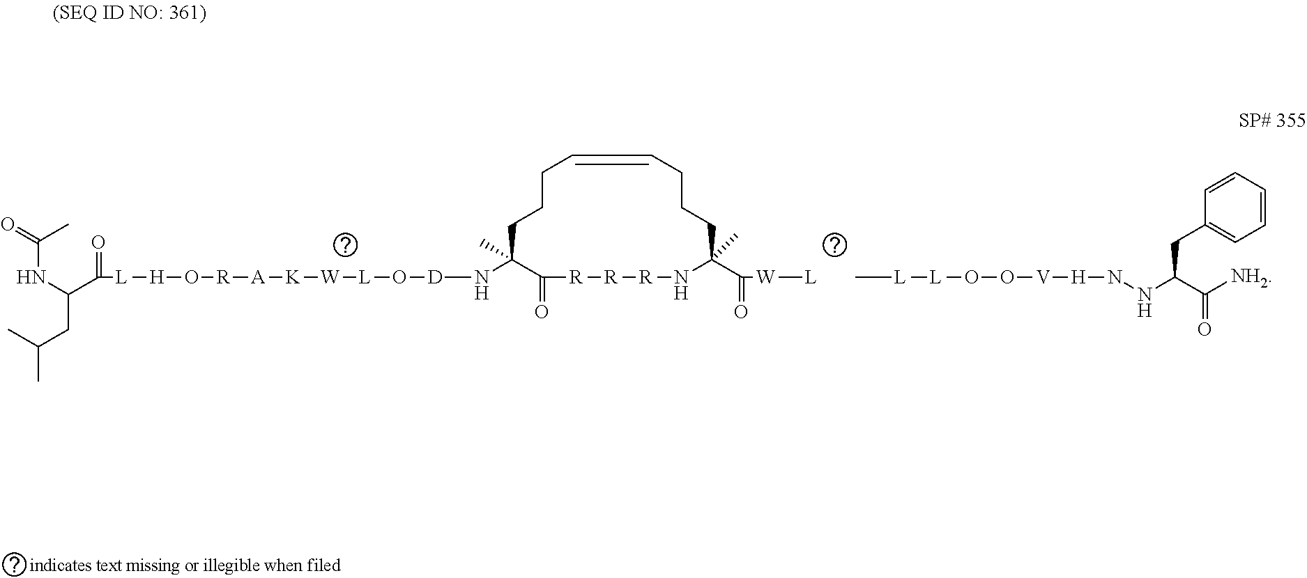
N(C1(C)C(=O)[R][R][R]NC(C(=O)[W][L])(C)CCCC=CCCC1)[D]O[L][W][K][A][R]O[H][L]C(C(CC(C)C)NC(C)=O)=O.C[L][L]OO[V][H]NNC(C([NH2])=O)CC1=CC=CC=C1
